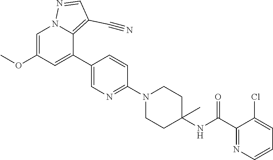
C1=C(OC)C=C(C2=CN=C(N3CCC(NC(C4=NC=CC=C4Cl)=O)(C)CC3)C=C2)C2=C(C#N)C=NN12
